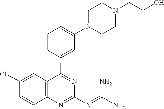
C(=NC1=NC2=C(C=C(Cl)C=C2)C(C2=CC(N3CCN(CCO)CC3)=CC=C2)=N1)(N)N
